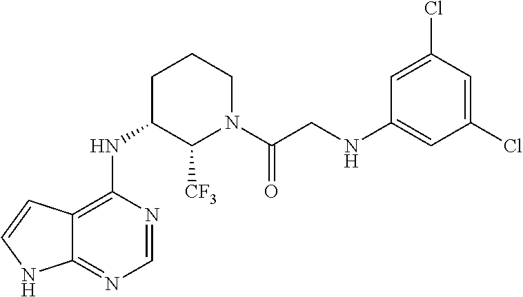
C1C(NC2=C3C(=NC=N2)NC=C3)C([CF3])N(C(CNC2=CC(Cl)=CC(Cl)=C2)=O)CC1
